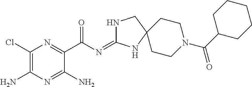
C1(Cl)=C(N)N=C(N)C(C(N=C2NCC3(N2)CCN(C(C2CCCCC2)=O)CC3)=O)=N1
